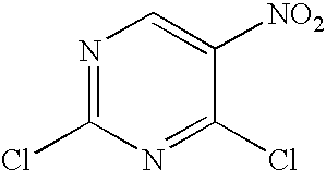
N1=C(Cl)N=C(Cl)C([NO2])=C1
